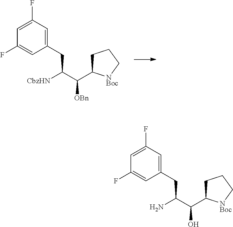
C1=C(F)C=C(CC([CbzHN])C(C2CCC[NBoc]2)[OBn])C=C1F.C1=C(F)C=C(CC(N)C(C2CCC[NBoc]2)O)C=C1F
